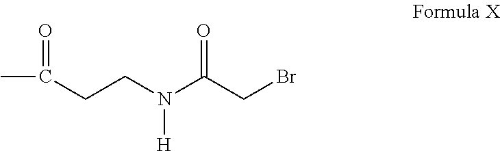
CC(CCN(C(CBr)=O)[H])=O
